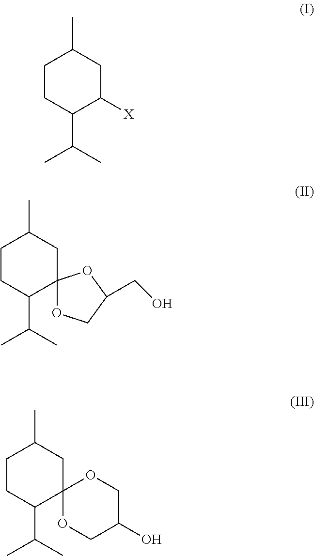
C1CC(C(C)C)C([X])CC1C.C1CC(C(C)C)C2(CC1C)OCC(CO)O2.C1CC(C(C)C)C2(CC1C)OCC(O)CO2
